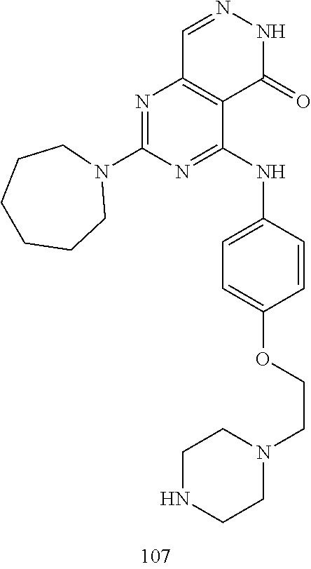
C1=NNC(=O)C2=C1N=C(N1CCCCCC1)N=C2NC1=CC=C(OCCN2CCNCC2)C=C1
